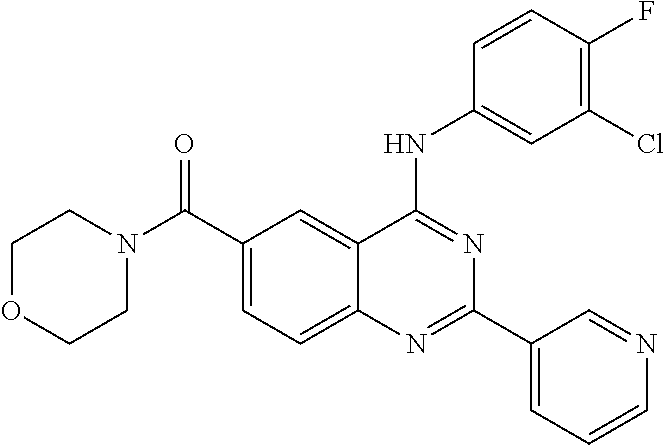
N(C1=NC(C2=CC=CN=C2)=NC2=CC=C(C(N3CCOCC3)=O)C=C12)C1=CC(Cl)=C(F)C=C1
